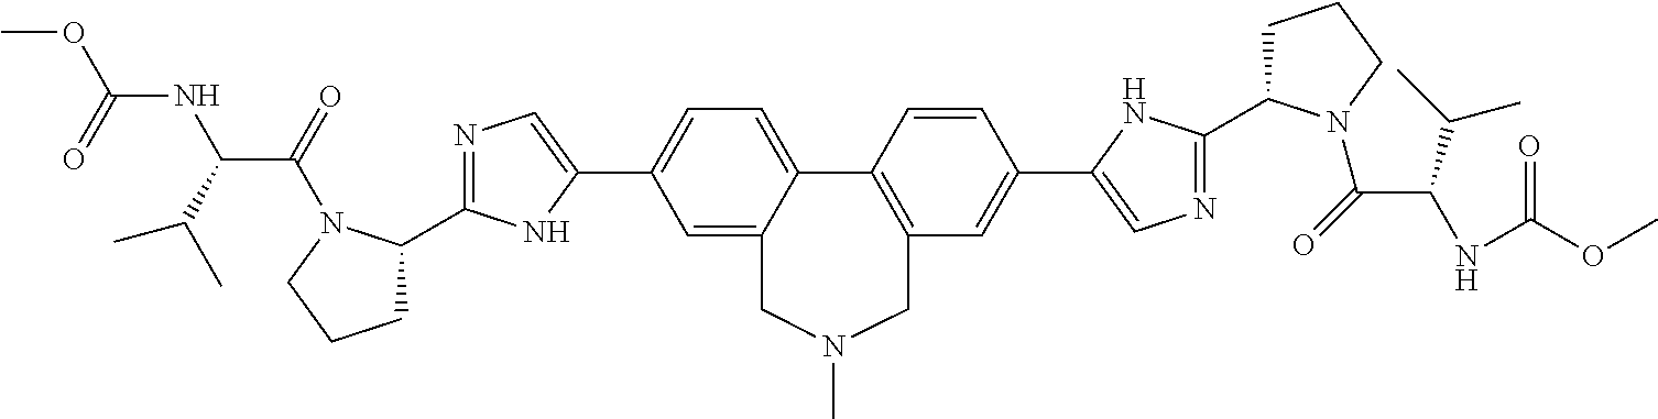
COC(=O)NC(C(C)C)C(=O)N1C(C2=NC=C(C3=CC=C4C(=C3)CN(C)CC3=C4C=CC(C4=CN=C(C5CCCN5C(=O)C(C(C)C)NC(=O)OC)N4)=C3)N2)CCC1
